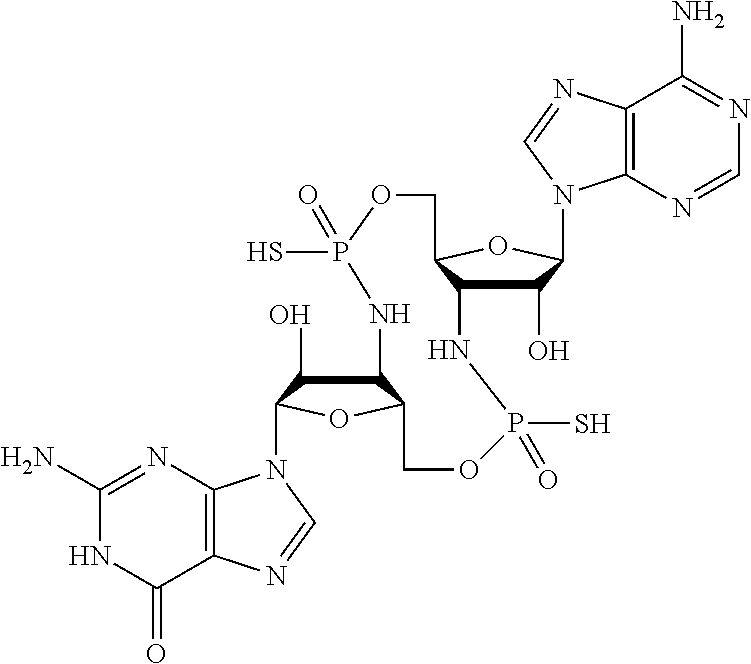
C1(N)=NC2=C(C(=O)N1)N=CN2C1C(O)C2C(O1)COP(=O)(S)NC1C(O)C(N3C4=C(N=C3)C(N)=NC=N4)OC1COP(S)(=O)N2
